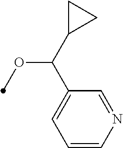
C1=CN=CC(C(C2CC2)OC)=C1
